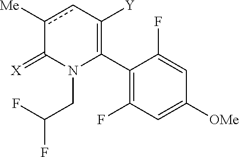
C1(C2=C([Y])cc([Me])C(=[X])N2CC(F)F)=C(F)C=C([OMe])C=C1F
